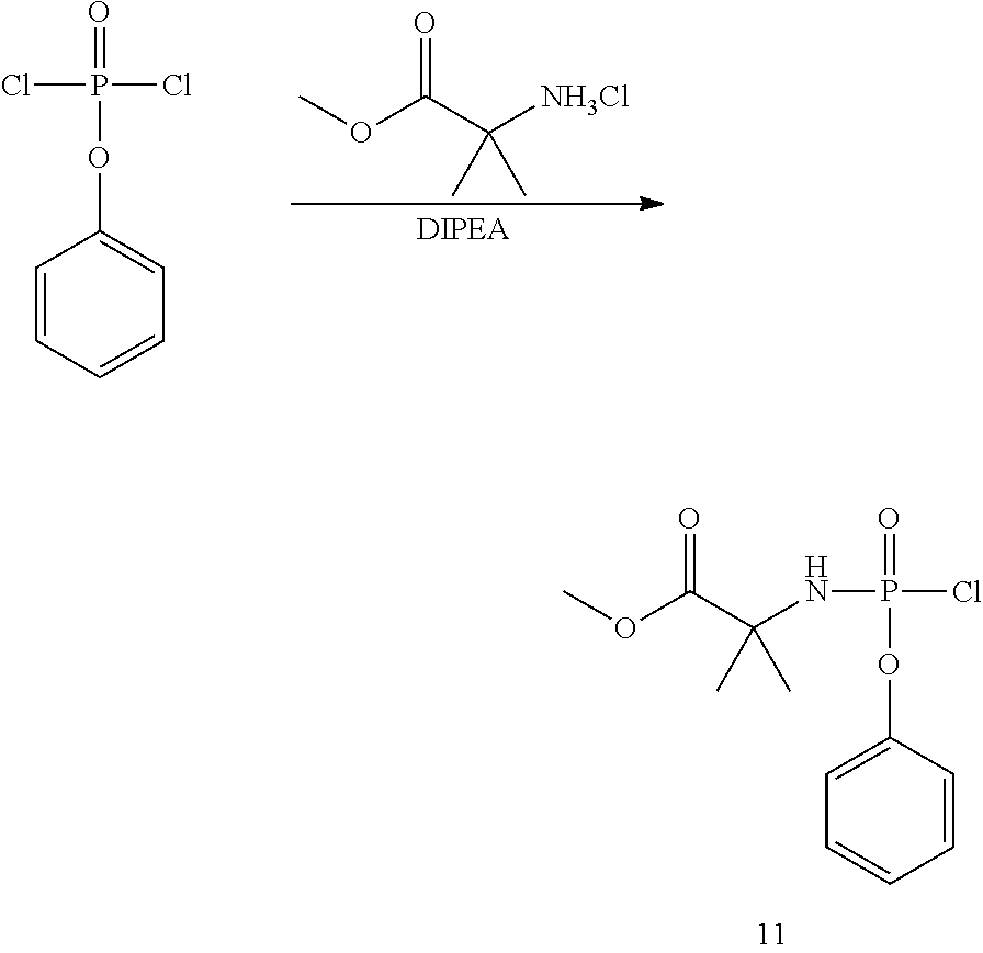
N(P(OC1=CC=CC=C1)(Cl)=O)C(C(OC)=O)(C)C.COC(C([NH3Cl])(C)C)=O.ClP(OC1=CC=CC=C1)(Cl)=O
